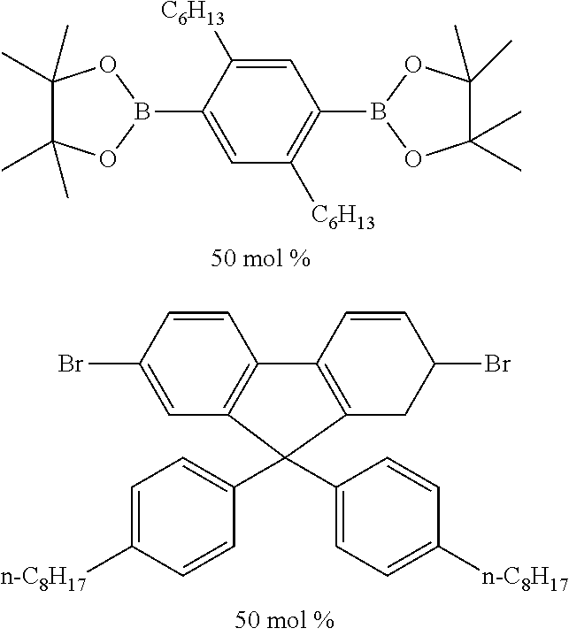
C1=C([C6H13])C(B2OC(C)(C)C(C)(C)O2)=CC([C6H13])=C1B1OC(C)(C)C(C)(C)O1.C1=CC(Br)=CC2=C1C1=C(CC(Br)C=C1)C2(C1=CC=C([n-C8H17])C=C1)C1=CC=C([n-C8H17])C=C1
